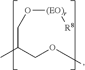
CC(COC)CO[(EO)r][R8]
